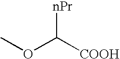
COC([COOH])[nPr]
